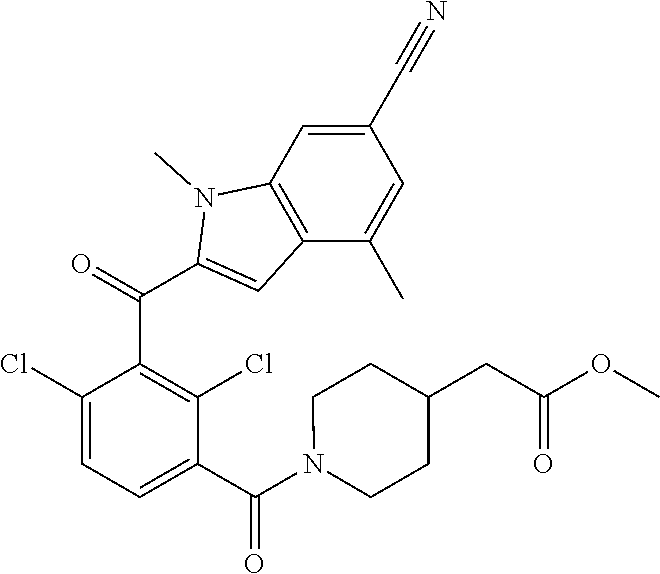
C1(Cl)=CC=C(C(=O)N2CCC(CC(OC)=O)CC2)C(Cl)=C1C(C1=CC2=C(N1C)C=C(C#N)C=C2C)=O
